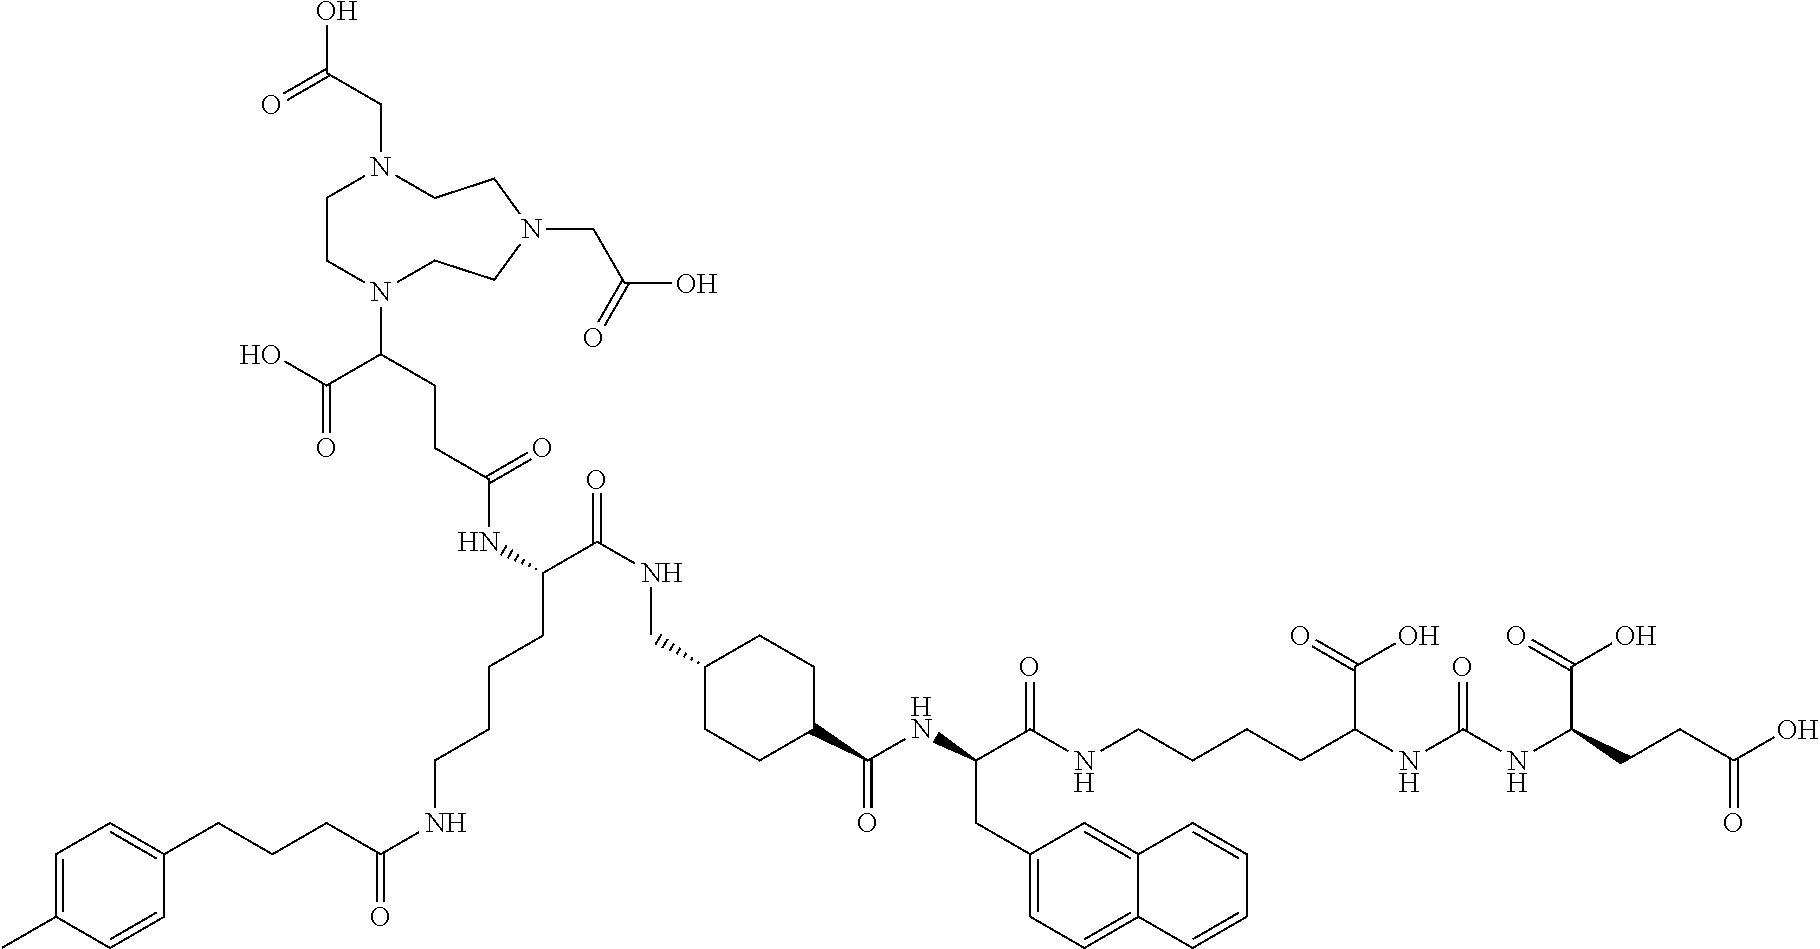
C1CN(C(CCC(NC(CCCCNC(CCCC2=CC=C(C)C=C2)=O)C(NCC2CCC(C(NC(C(NCCCCC(NC(NC(CCC(O)=O)C(O)=O)=O)C(O)=O)=O)CC3=CC=C4C(=C3)C=CC=C4)=O)CC2)=O)=O)C(O)=O)CCN(CC(O)=O)CCN1CC(O)=O
